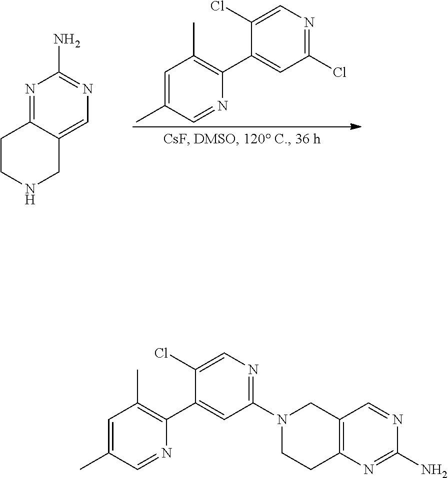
C1CNCC2=CN=C(N)N=C12.C1=C(C)C=NC(C2=CC(Cl)=NC=C2Cl)=C1C.C1=C(C)C=NC(C2=CC(N3CCC4=C(C3)C=NC(N)=N4)=NC=C2Cl)=C1C
